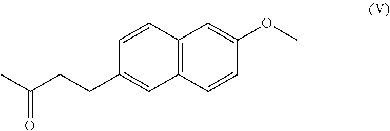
CC(CCC1=CC2=C(C=C1)C=C(OC)C=C2)=O
